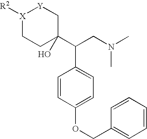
[X]1([R2])CCC(C(CN(C)C)C2=CC=C(OCC3=CC=CC=C3)C=C2)(O)C[Y]1
